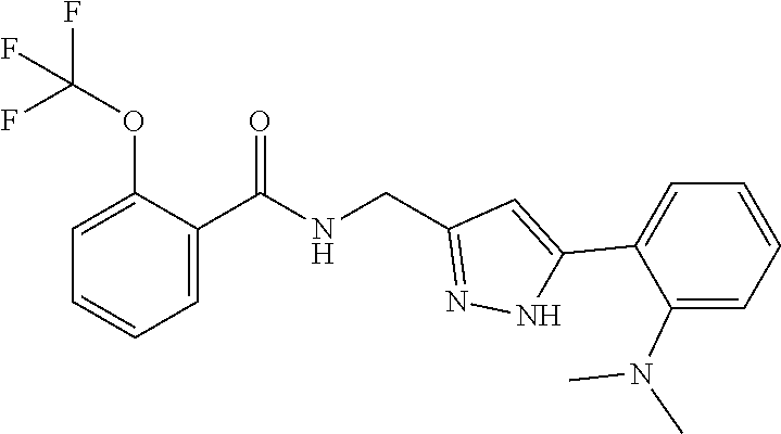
C1=C(C(=O)NCC2=NNC(C3=CC=CC=C3N(C)C)=C2)C(OC(F)(F)F)=CC=C1
